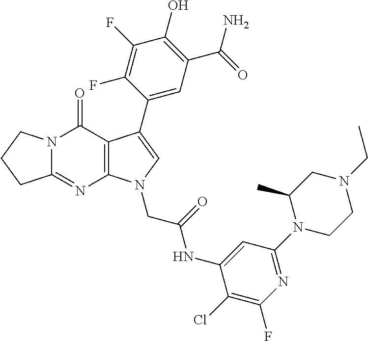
C12=NC3=C(C(=O)N1CCC2)C(C1=CC(C(=O)N)=C(O)C(F)=C1F)=CN3CC(=O)NC1=CC(N2CCN(CC)CC2C)=NC(F)=C1Cl
